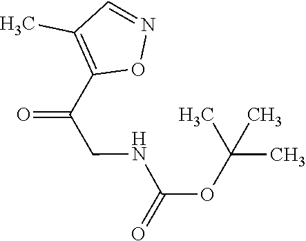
O=C(C1=C(C)C=NO1)CNC(OC(C)(C)C)=O
